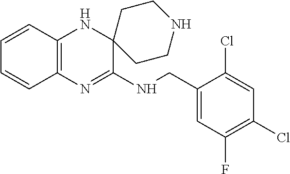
C12=C(N=C(NCC3=CC(F)=C(Cl)C=C3Cl)C3(N1)CCNCC3)C=CC=C2
